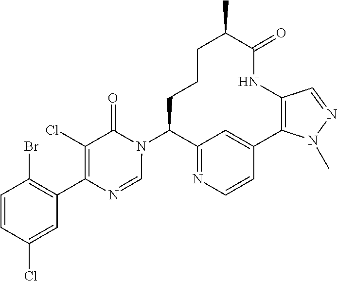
C1C(N2C(=O)C(Cl)=C(C3=C(Br)C=CC(Cl)=C3)N=C2)C2=NC=CC(=C2)C2=C(C=NN2C)NC(=O)C(C)CC1
